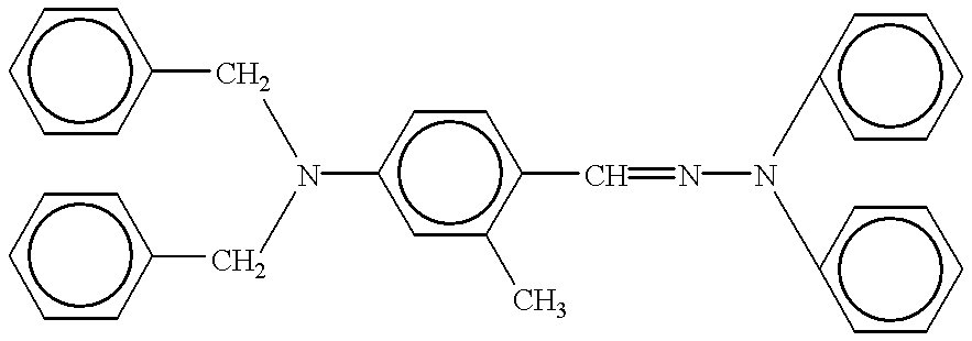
c1cc(CN(Cc2ccccc2)c2cc(C)c(C=NN(c3ccccc3)c3ccccc3)cc2)ccc1
